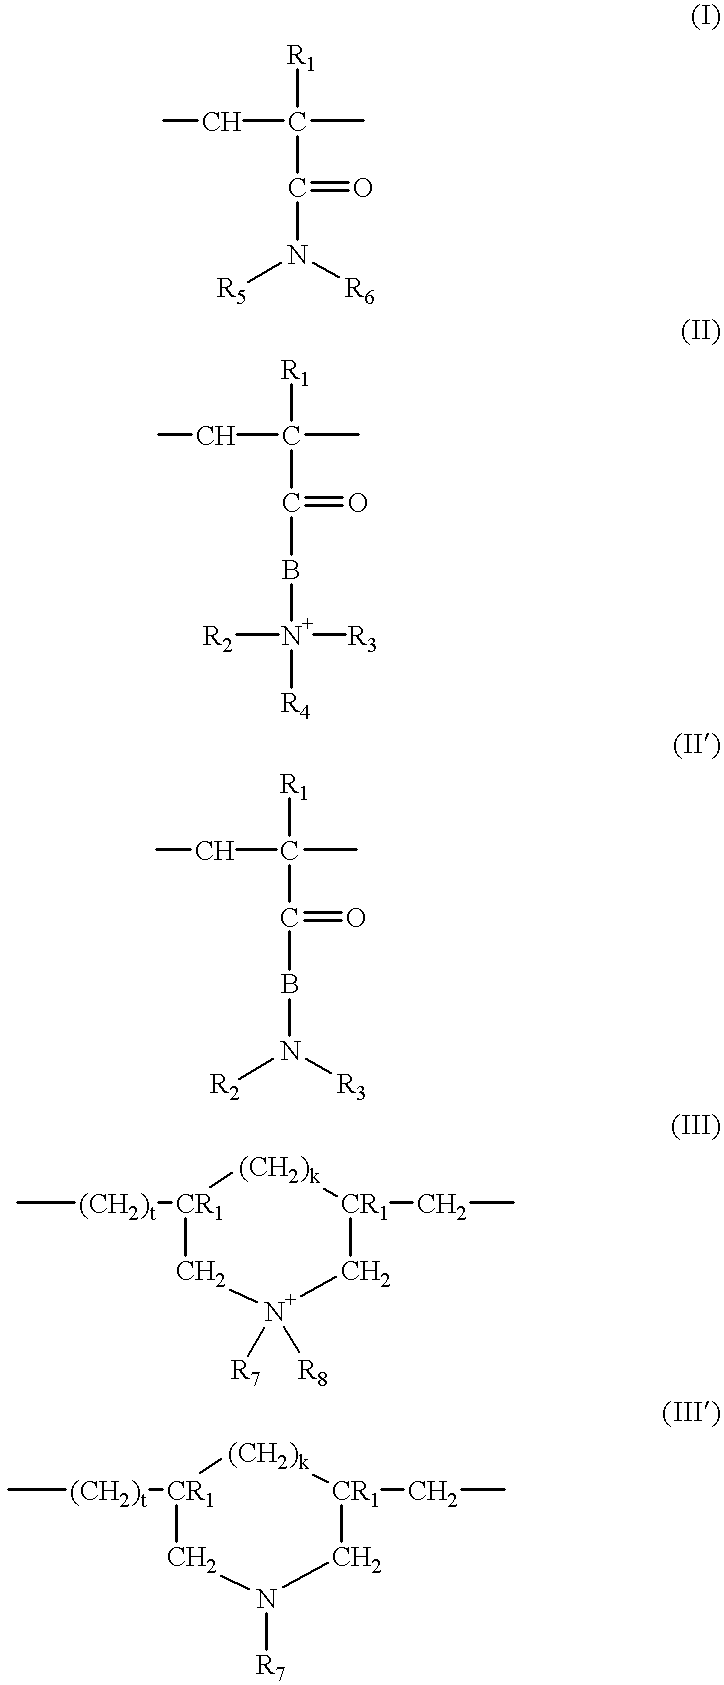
[R1]C(C)(CC)C(=O)N([R5])[R6].[R1]C(C)(CC)C(=O)B[N+]([R3])([R2])[R4].[R1]C(C)(CC)C(=O)BN([R3])[R2].C[(CH2)t][CR1]1[(CH2)k][CR1](CC)C[N+]([R8])([R7])C1.C[(CH2)t][CR1]1[(CH2)k][CR1](CC)CN([R7])C1
